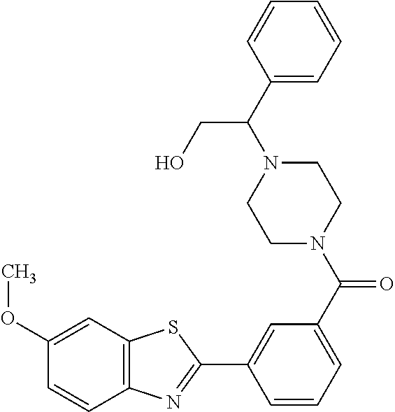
C(C(N1CCN(C(=O)C2=CC=CC(C3=NC4=C(S3)C=C(OC)C=C4)=C2)CC1)C1=CC=CC=C1)O
